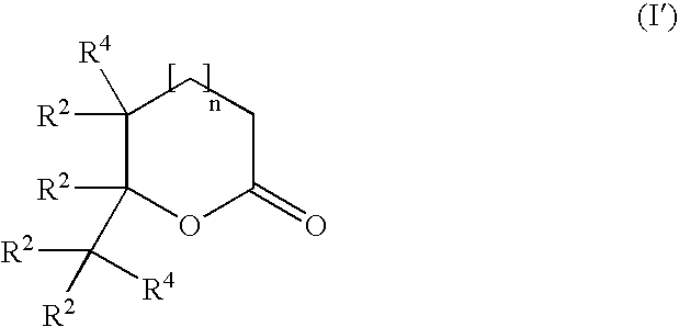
C1([R2])([R4])C([R2])(C([R2])([R4])[R2])OC(=O)CC1
